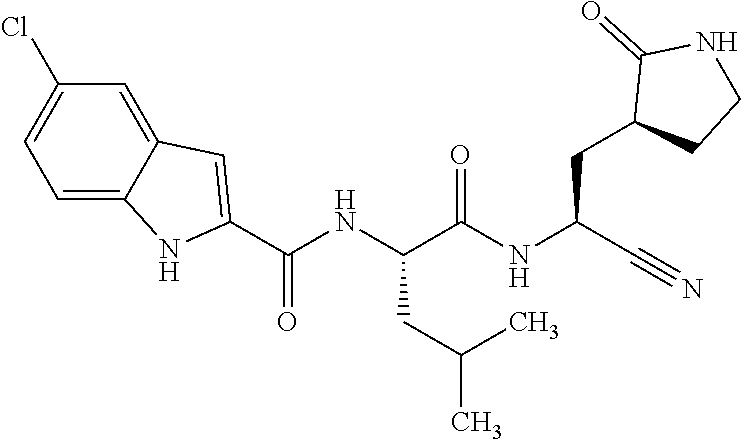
O=C(NC(C#N)CC1CCNC1=O)C(NC(C1=CC2=CC(Cl)=CC=C2N1)=O)CC(C)C
